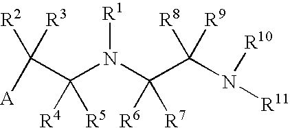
C(C(N(C(C(N([R11])[R10])([R8])[R9])([R6])[R7])[R1])([R4])[R5])([R2])([R3])[A]
